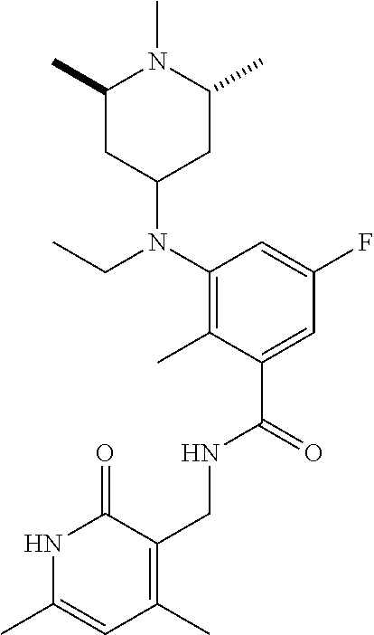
N1C(C)=CC(C)=C(CNC(C2=CC(F)=CC(N(CC)C3CC(C)N(C)C(C)C3)=C2C)=O)C1=O
